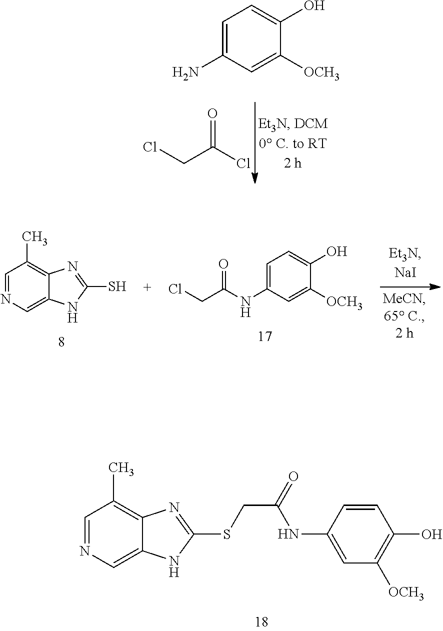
C1=NC=C2C(=C1C)N=C(SCC(=O)NC1=CC([OCH3])=C(O)C=C1)N2.ClCC(Cl)=O.C1=C(N)C=C([OCH3])C(O)=C1.C1=NC=C2C(=C1C)N=C(S)N2.C1=C(NC(CCl)=O)C=C([OCH3])C(O)=C1
